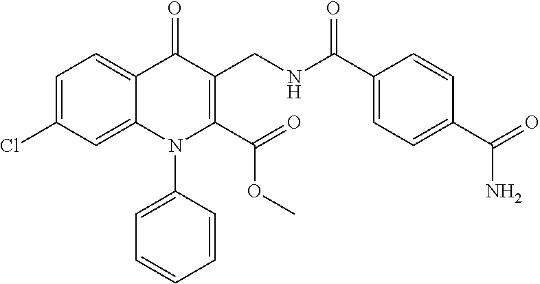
C1=C(Cl)C=C2C(=C1)C(=O)C(CNC(C1=CC=C(C(N)=O)C=C1)=O)=C(C(=O)OC)N2C1=CC=CC=C1
